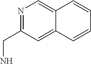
N1=C(CN)C=C2C(=C1)C=CC=C2
